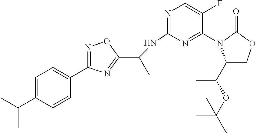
C1=C(C(C)C)C=CC(C2=NOC(C(NC3=NC=C(F)C(N4C(C(OC(C)(C)C)C)COC4=O)=N3)C)=N2)=C1
